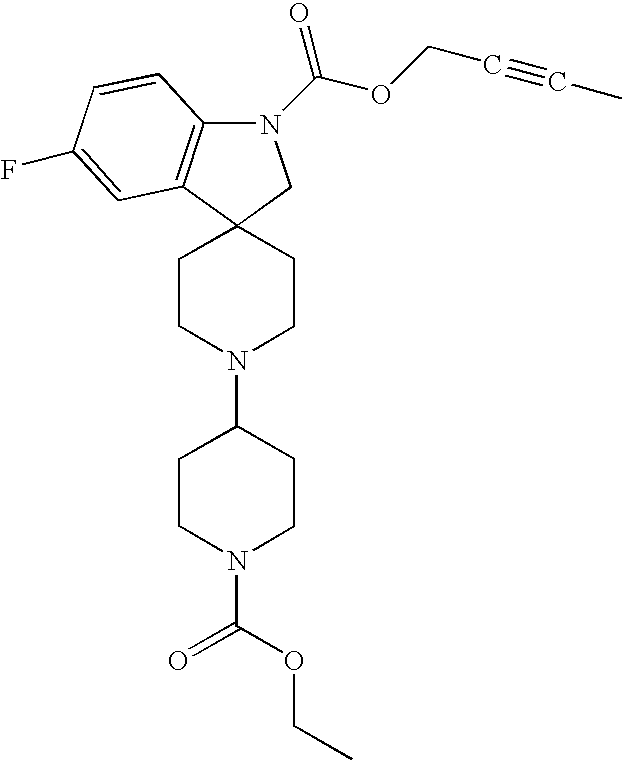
N1(C(OCC#CC)=O)C2=C(C3(C1)CCN(C1CCN(C(OCC)=O)CC1)CC3)C=C(F)C=C2
